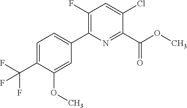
O(C)C1=CC(C2=C(F)C=C(Cl)C(C(OC)=O)=N2)=CC=C1C(F)(F)F
